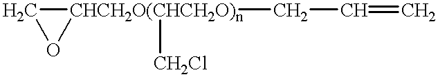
[CHCH2O(CHCH2O)n]1(CC=C)([CH2Cl])CO1
